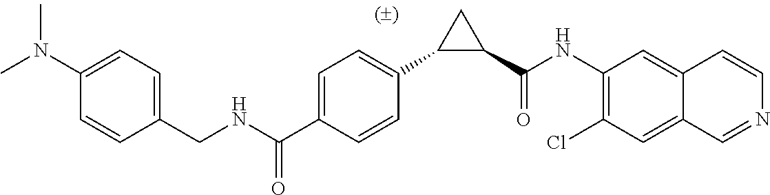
C1=C(C(NCC2=CC=C(N(C)C)C=C2)=O)C=CC(C2C(C(NC3=C(Cl)C=C4C=NC=CC4=C3)=O)C2)=C1
